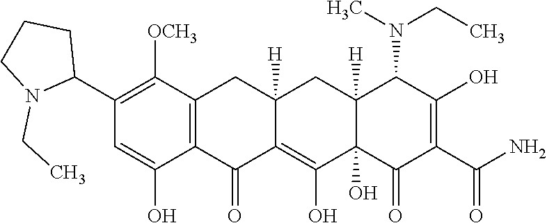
C12=C(C([OCH3])=C(C3CCCN3CC)C=C1O)CC1([H])C(=C(O)C3(O)C([H])(C1)C(N(CC)C)C(O)=C(C(N)=O)C3=O)C2=O
